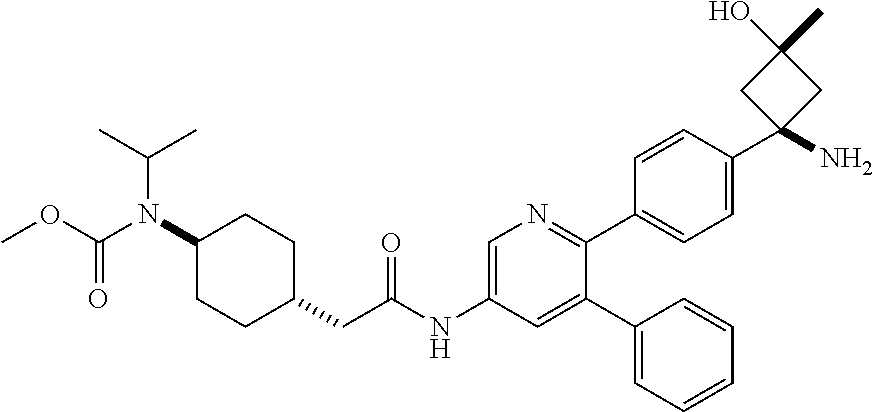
C1(N(C(=O)OC)C(C)C)CCC(CC(NC2=CN=C(C3=CC=C(C4(N)CC(O)(C)C4)C=C3)C(C3=CC=CC=C3)=C2)=O)CC1
